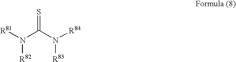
[R81]N([R82])C(N([R83])[R84])=S
